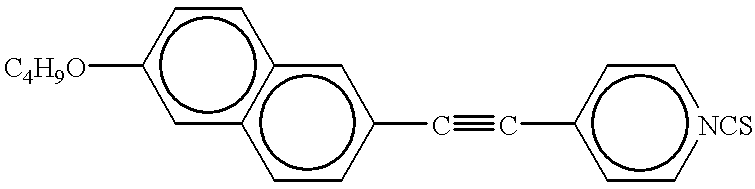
[C4H9O]c1cc2c(cc1)cc(C#Cc1cc[NCS]cc1)cc2
